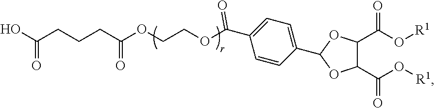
OC(CCCC(OCCOC(C1=CC=C(C2OC(C(O[R1])=O)C(C(O[R1])=O)O2)C=C1)=O)=O)=O
